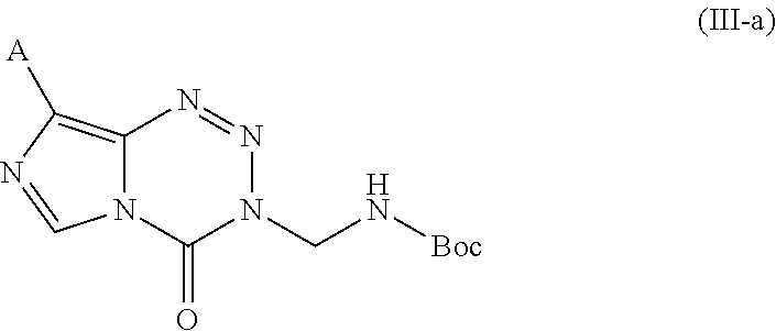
C12=C([A])N=CN1C(=O)N(CN[Boc])N=N2
